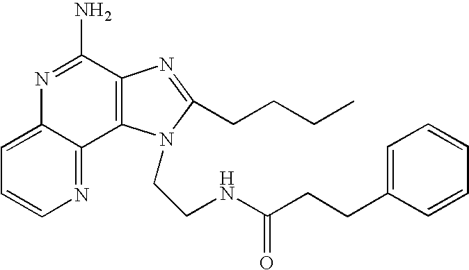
C1=C2C(=NC=C1)C1=C(C(N)=N2)N=C(CCCC)N1CCNC(CCC1=CC=CC=C1)=O
